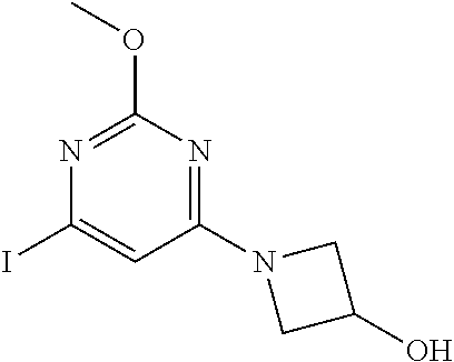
C1(N2CC(O)C2)=NC(OC)=NC(I)=C1
